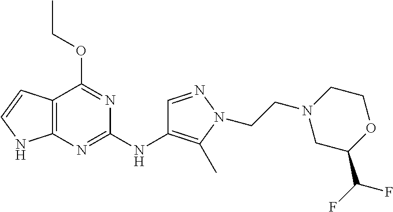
C12=C(N=C(NC3=C(C)N(CCN4CC(C(F)F)OCC4)N=C3)N=C1OCC)NC=C2
